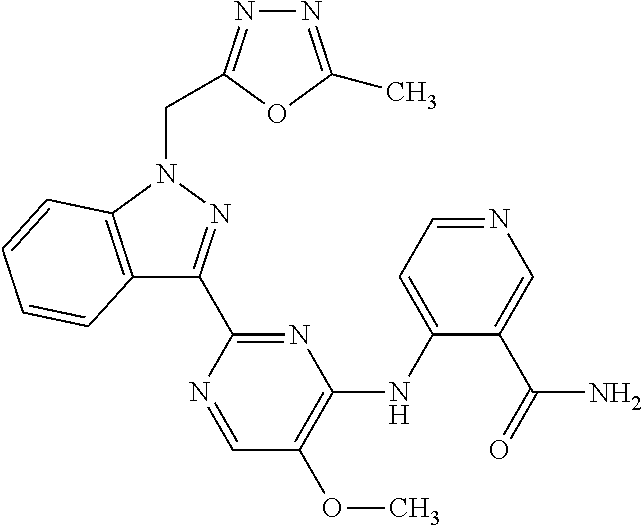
C12=C(N(CC3=NN=C(C)O3)N=C1C1=NC(NC3=CC=NC=C3C(=O)N)=C(OC)C=N1)C=CC=C2
